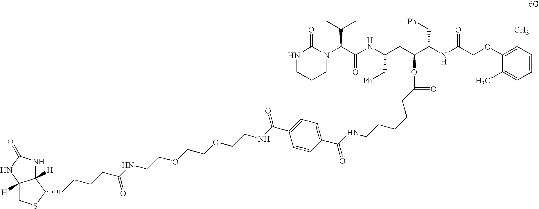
C(NC(CC(C(NC(=O)COC1=C(C)C=CC=C1C)C[Ph])OC(CCCCCNC(C1=CC=C(C(NCCOCCOCCNC(CCCCC2C3([H])NC(=O)NC3([H])CS2)=O)=O)C=C1)=O)=O)C[Ph])(C(N1C(=O)NCCC1)C(C)C)=O
